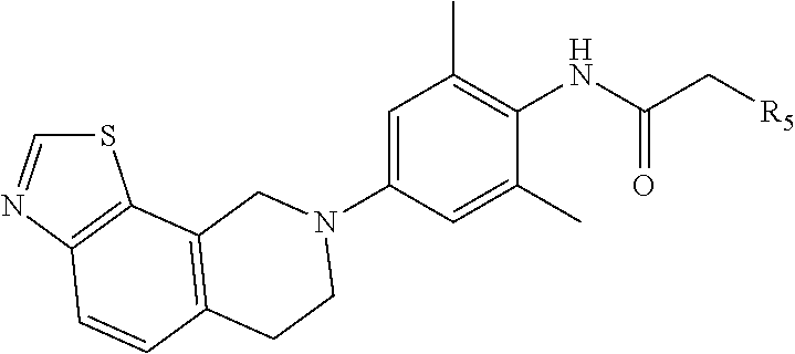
C1(N2CCC3=C(C4=C(N=CS4)C=C3)C2)=CC(C)=C(NC(C[R5])=O)C(C)=C1
